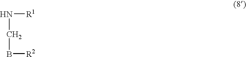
N([R1])CB[R2]
